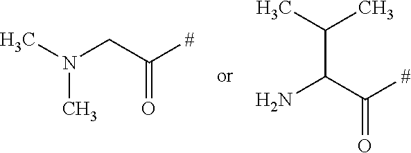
CN(CC([#])=O)C.CC(C)C(N)C(=O)[#]
